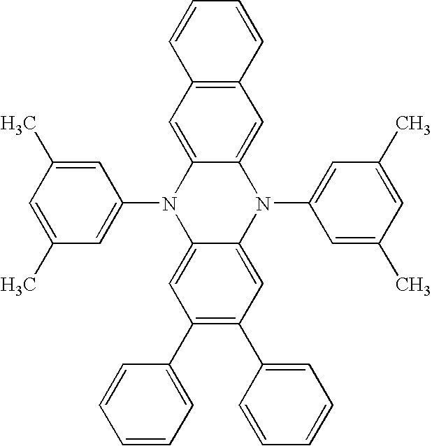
C1(N2C3=CC(C4=CC=CC=C4)=C(C4=CC=CC=C4)C=C3N(C3=CC(C)=CC(C)=C3)C3=CC4=C(C=C23)C=CC=C4)=CC(C)=CC(C)=C1
